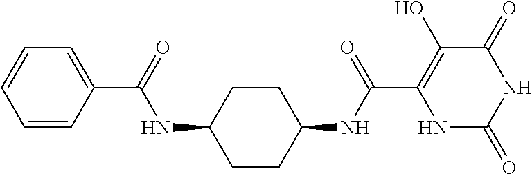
C(C1=C(O)C(=O)NC(=O)N1)(=O)NC1CCC(NC(C2=CC=CC=C2)=O)CC1
